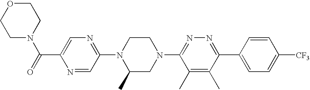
N1=CC(N2C(C)CN(C3=NN=C(C4=CC=C([CF3])C=C4)C(C)=C3C)CC2)=NC=C1C(N1CCOCC1)=O
